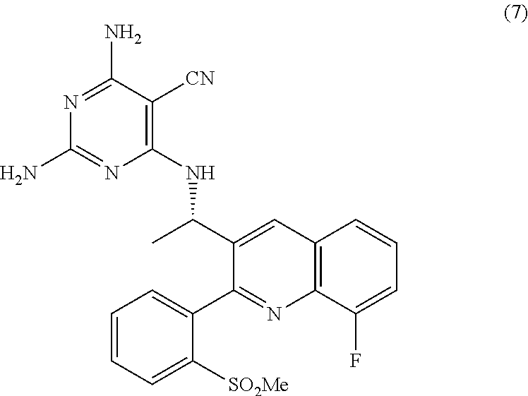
N1=C(N)C([CN])=C(NC(C)C2=CC3=C(N=C2C2=CC=CC=C2[SO2Me])C(F)=CC=C3)N=C1N
